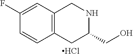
C1=CC2=C(C=C1F)CNC(CO)C2.Cl
